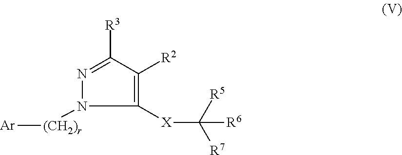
N1=C([R3])C([R2])=C([X]C([R7])([R5])[R6])N1[(CH2)r][Ar]
